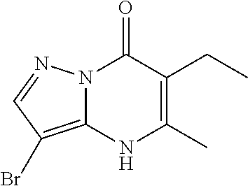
N12C(=C(Br)C=N1)NC(C)=C(CC)C2=O
